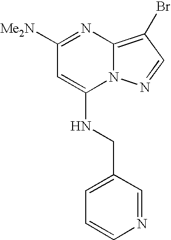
C1=C(NCC2=CC=CN=C2)N2C(=C(Br)C=N2)N=C1[Me2N]
